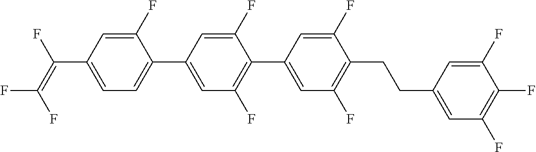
C1(F)=CC(C(=C(F)F)F)=CC=C1C1=CC(F)=C(C2=CC(F)=C(CCC3=CC(F)=C(F)C(F)=C3)C(F)=C2)C(F)=C1
